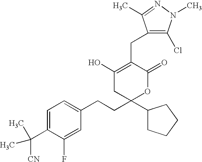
C1=C(C([CN])(C)C)C(F)=CC(CCC2(C3CCCC3)OC(=O)C(CC3=C(Cl)N(C)N=C3C)=C(O)C2)=C1
